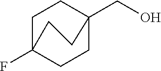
OCC12CCC(F)(CC1)CC2
